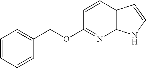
C12=C(C=CC(OCC3=CC=CC=C3)=N1)C=CN2
